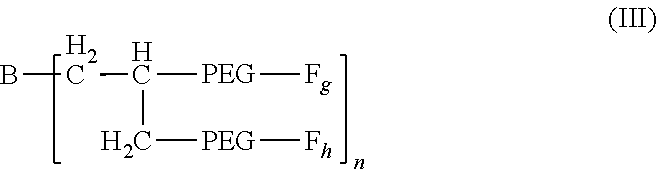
BCC(C[PEG][Fh])[PEG][Fg]
